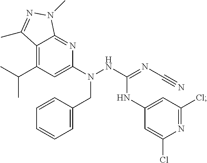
N1=C(Cl)C=C(NC(NN(C2=CC(C(C)C)=C3C(=N2)N(C)N=C3C)CC2=CC=CC=C2)=NC#N)C=C1Cl
